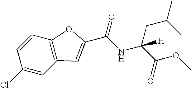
C(NC(C(OC)=O)(CC(C)C)[H])(=O)C1=CC2=C(C=CC(Cl)=C2)O1
